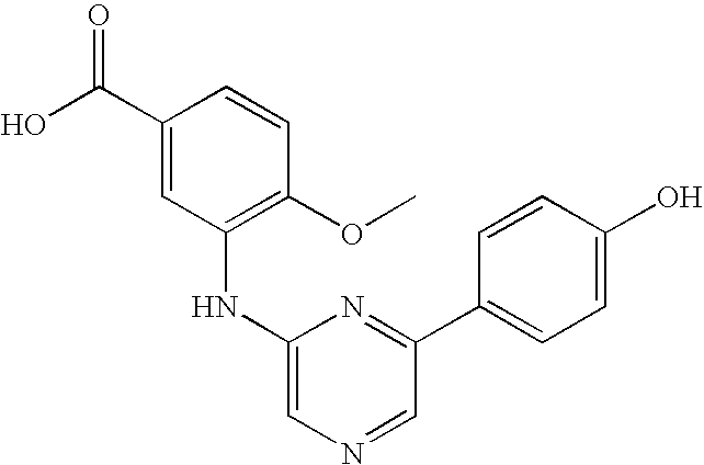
C1=CC(OC)=C(NC2=CN=CC(C3=CC=C(O)C=C3)=N2)C=C1C(O)=O
